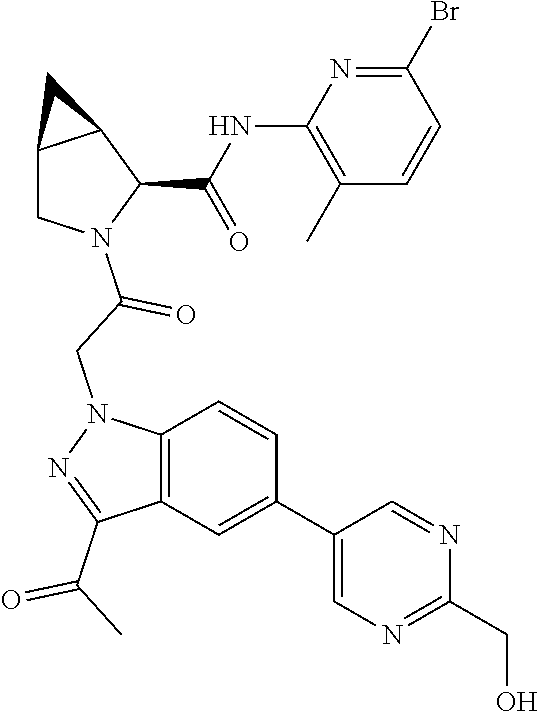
C12CN(C(CN3C4=C(C(C(C)=O)=N3)C=C(C3=CN=C(CO)N=C3)C=C4)=O)C(C(NC3=C(C)C=CC(Br)=N3)=O)C1C2
